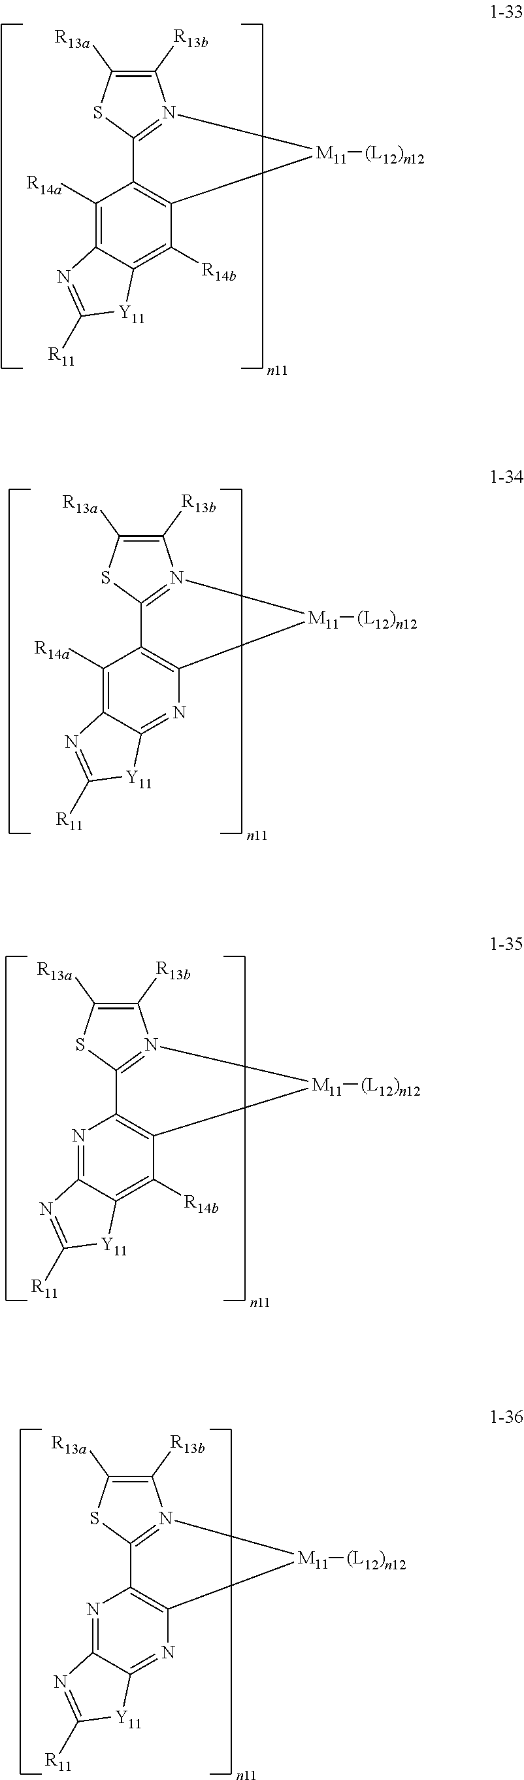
C1([R13b])=C([R13a])SC2=N1[M11]([(L12)n12])C1=C2C([R14a])=C2C(=C1[R14b])[Y11]C([R11])=N2.C1([R13b])=C([R13a])SC2=N1[M11]([(L12)n12])C1=C2C([R14a])=C2C(=N1)[Y11]C([R11])=N2.C1([R13b])=C([R13a])SC2=N1[M11]([(L12)n12])C1=C2N=C2C(=C1[R14b])[Y11]C([R11])=N2.C1([R13b])=C([R13a])SC2=N1[M11]([(L12)n12])C1=C2N=C2C(=N1)[Y11]C([R11])=N2
